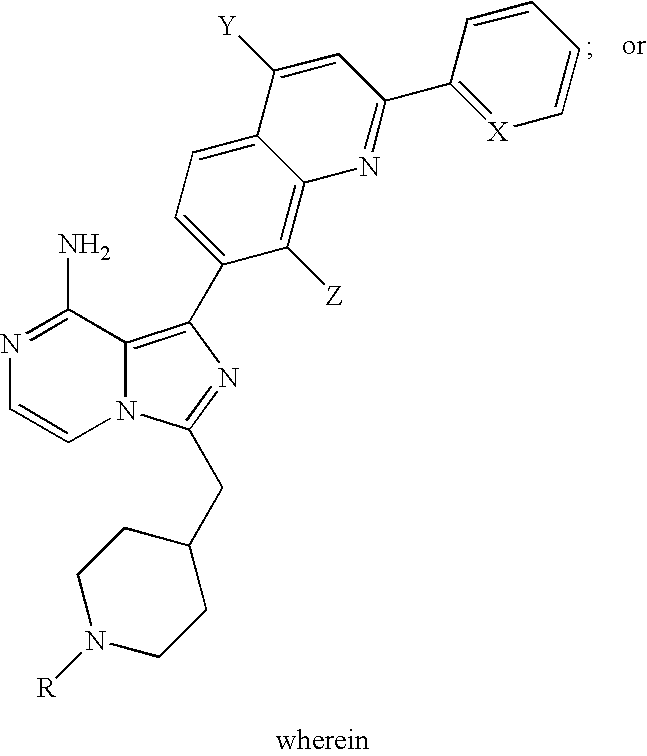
N1=C(N)C2=C(C3=CC=C4C(=C3[Z])N=C(C3=[X]C=CC=C3)C=C4[Y])N=C(CC3CCN([R])CC3)N2C=C1
